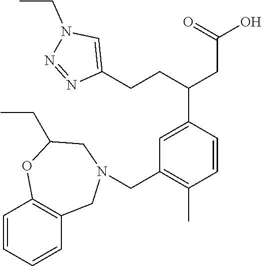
C(CC1=CN(CC)N=N1)C(CC(O)=O)C1=CC(CN2CC3=C(C=CC=C3)OC(CC)C2)=C(C)C=C1
